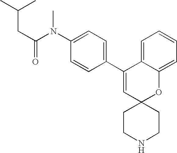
C1(C2=CC=C(N(C(CC(C)C)=O)C)C=C2)=CC2(OC3=CC=CC=C13)CCNCC2
